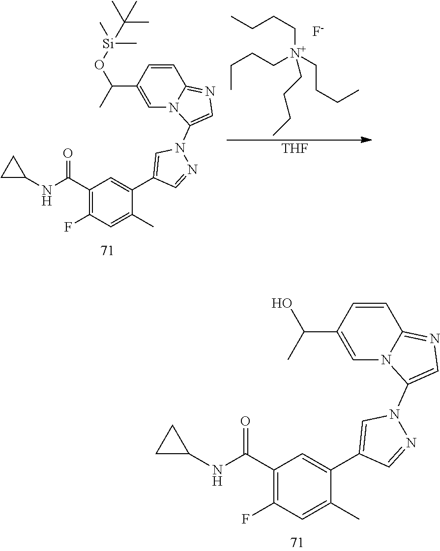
C1(C(NC2CC2)=O)=C(F)C=C(C)C(C2=CN(C3=CN=C4C=CC(C(O)C)=CN43)N=C2)=C1.C1(C(NC2CC2)=O)=C(F)C=C(C)C(C2=CN(C3=CN=C4C=CC(C(O[Si](C)(C)C(C)(C)C)C)=CN43)N=C2)=C1.CCCC[N+](CCCC)(CCCC)CCCC.[F-].[THF]
